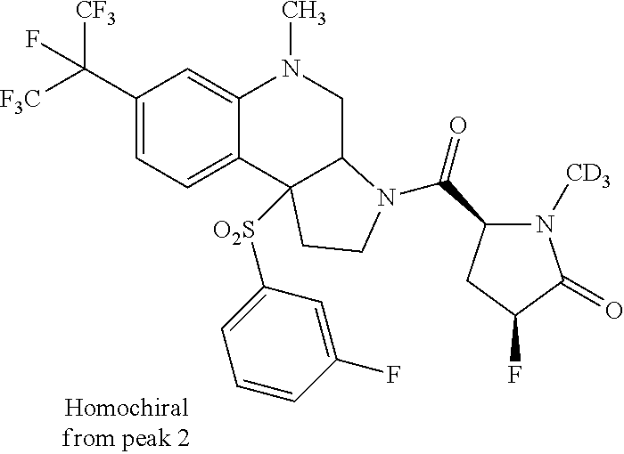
C1(C([F3C])([CF3])F)=CC=C2C(=C1)N(C)CC1C2([O2S]C2=CC=CC(F)=C2)CCN1C(=O)C1N([CD3])C(=O)C(F)C1
